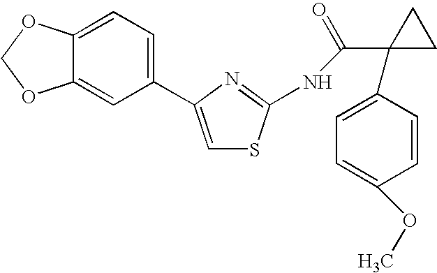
C1=C2C(=CC(C3=CSC(NC(=O)C4(C5=CC=C(OC)C=C5)CC4)=N3)=C1)OCO2
